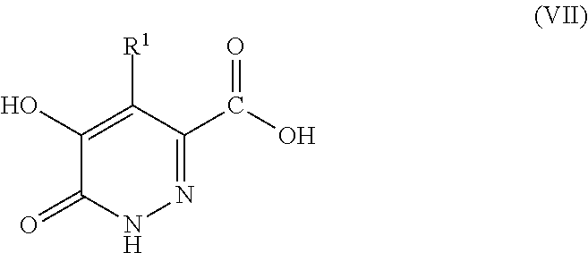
N1=C(C(O)=O)C([R1])=C(O)C(=O)N1
